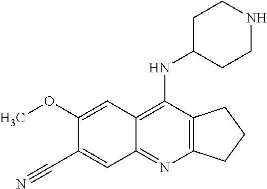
C1(OC)=CC2=C(NC3CCNCC3)C3=C(N=C2C=C1C#N)CCC3
